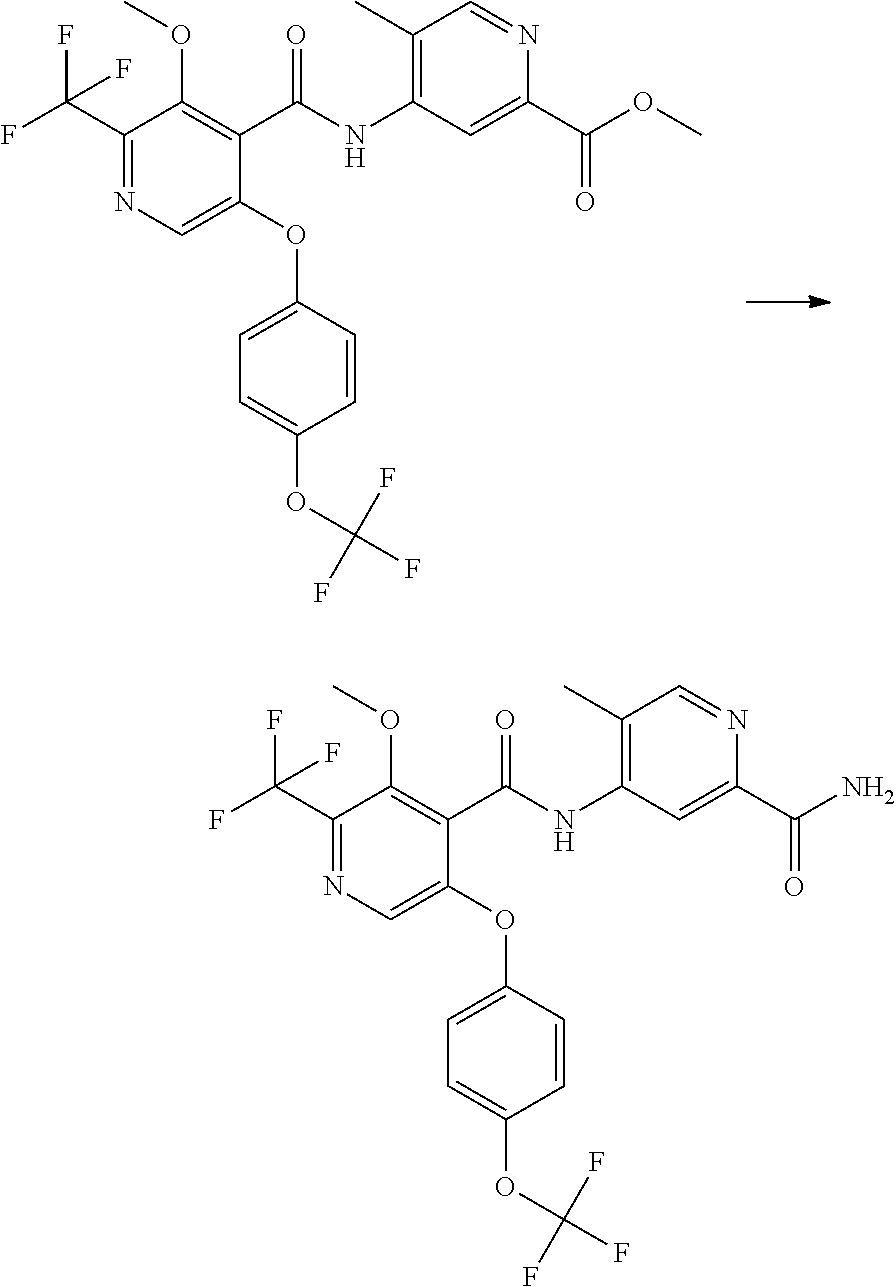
C1(C(F)(F)F)=NC=C(OC2=CC=C(OC(F)(F)F)C=C2)C(C(NC2=C(C)C=NC(C(OC)=O)=C2)=O)=C1OC.C1(C(F)(F)F)=NC=C(OC2=CC=C(OC(F)(F)F)C=C2)C(C(NC2=C(C)C=NC(C(N)=O)=C2)=O)=C1OC
